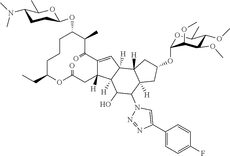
C1C(CC)OC(=O)CC2([H])C(=CC3([H])C2([H])C(O)C(N2N=NC(C4=CC=C(F)C=C4)=C2)C2([H])C3([H])CC(OC3OC(C)C(OC)C(OC)C3OC)C2)C(=O)C(C)C(OC2CCC(N(C)C)C(C)O2)CC1
